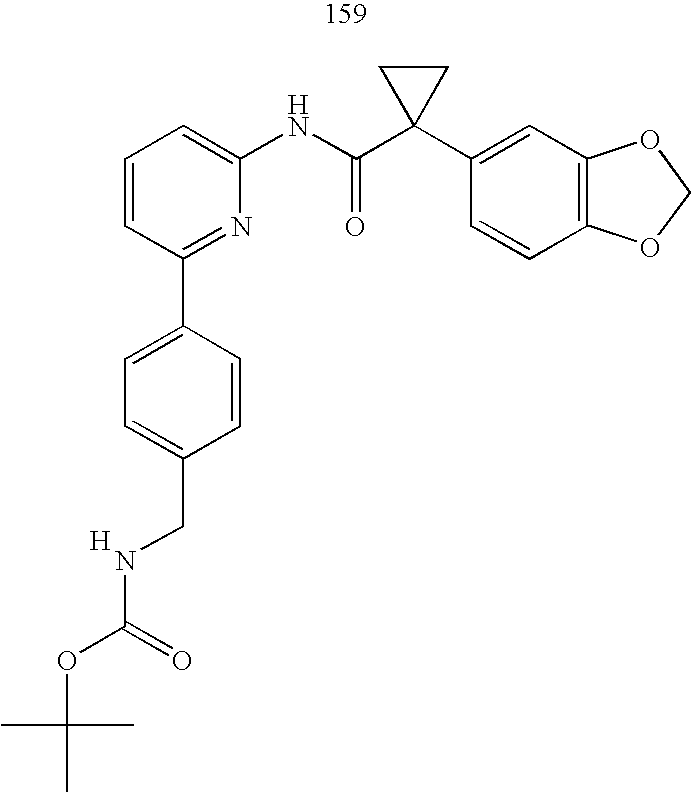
C1=CC=C(NC(C2(C3=CC4=C(C=C3)OCO4)CC2)=O)N=C1C1=CC=C(CNC(OC(C)(C)C)=O)C=C1.[H]
